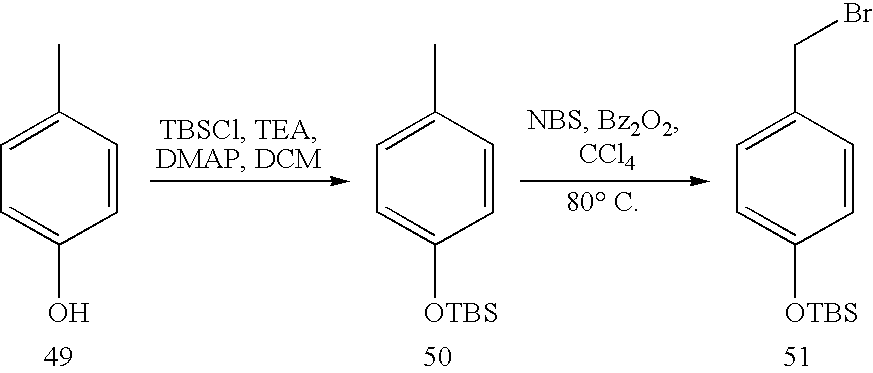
C1=C(C)C=CC(O)=C1.C1=C(C)C=CC([OTBS])=C1.C1=C(CBr)C=CC([OTBS])=C1
